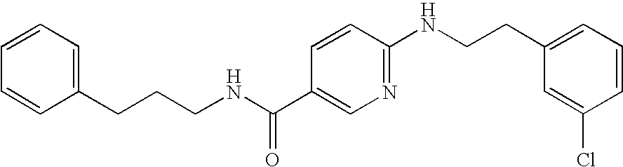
C1=CC(CCCNC(C2=CN=C(NCCC3=CC=CC(Cl)=C3)C=C2)=O)=CC=C1
